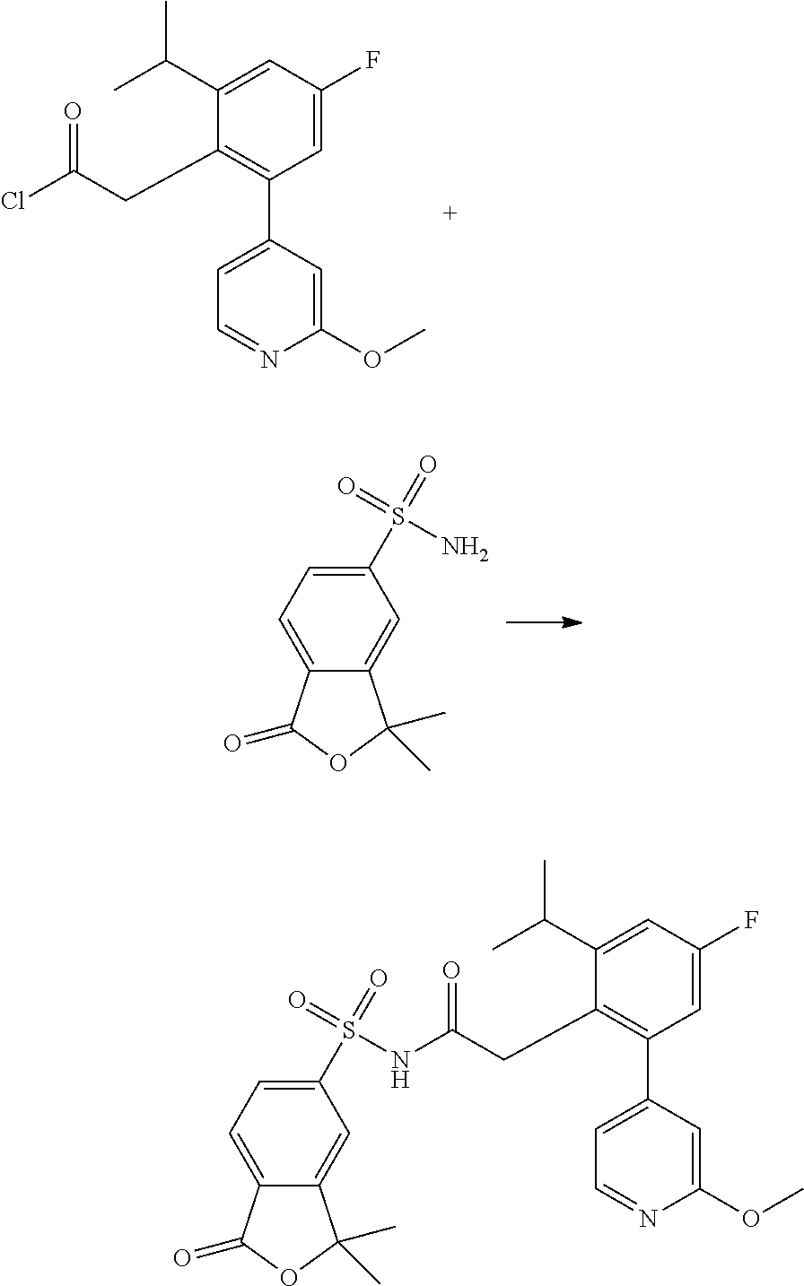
C1=C(F)C=C(C(C)C)C(CC(=O)Cl)=C1C1=CC=NC(OC)=C1.C1(S(=O)(=O)N)=CC=C2C(=C1)C(C)(C)OC2=O.C1=C(F)C=C(C(C)C)C(CC(=O)NS(=O)(=O)C2=CC=C3C(=C2)C(C)(C)OC3=O)=C1C1=CC=NC(OC)=C1
